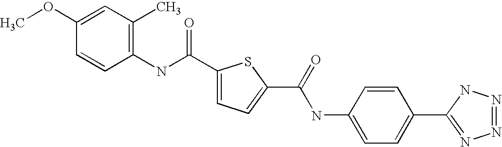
C1(C(NC2=C(C)C=C(OC)C=C2)=O)=CC=C(C(=O)NC2=CC=C(C3=NN=NN3)C=C2)S1
